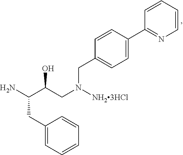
NC(C(CN([NH23HCl])CC1=CC=C(C2=NC=CC=C2)C=C1)O)CC1=CC=CC=C1
